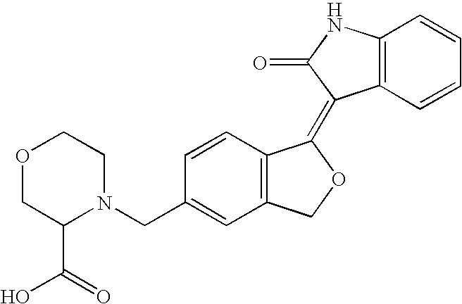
C1=CC(CN2CCOCC2C(=O)O)=CC2=C1C(=C1C3=C(C=CC=C3)NC1=O)OC2
